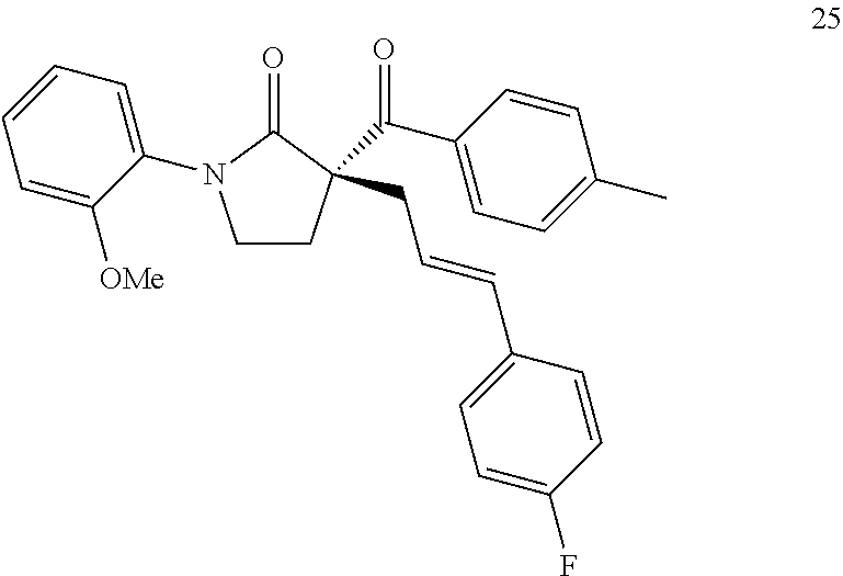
C1CC(C(C2=CC=C(C)C=C2)=O)(CC=CC2=CC=C(F)C=C2)C(=O)N1C1=CC=CC=C1[OMe]
